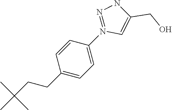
C1(CCC(C)(C)C)=CC=C(N2=NNC(CO)=C2)C=C1
